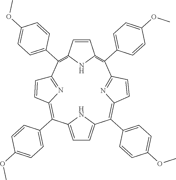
C1=C2NC(=C1)C(C1=CC=C(OC)C=C1)=C1C=CC(=N1)C(C1=CC=C(OC)C=C1)=C1C=CC(=C(C3=CC=C(OC)C=C3)C3=NC(=C2C2=CC=C(OC)C=C2)C=C3)N1
